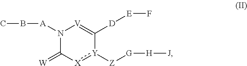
N1([A]BC)C(=[W])[X]:[Y]([Z][G][H][J])C([D][E]F)=[V]1
